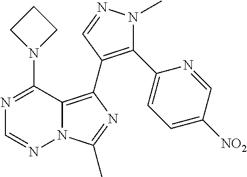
N12C(=C(C3=C(C4=CC=C([NO2])C=N4)N(C)N=C3)N=C1C)C(N1CCC1)=NC=N2
